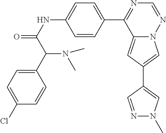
C12=CC(C3=CN(C)N=C3)=CN1N=CN=C2C1=CC=C(NC(=O)C(C2=CC=C(Cl)C=C2)N(C)C)C=C1
